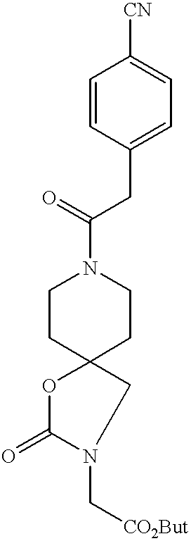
C1=CC(CC(=O)N2CCC3(CC2)OC(=O)N(C[CO2But])C3)=CC=C1[CN]
